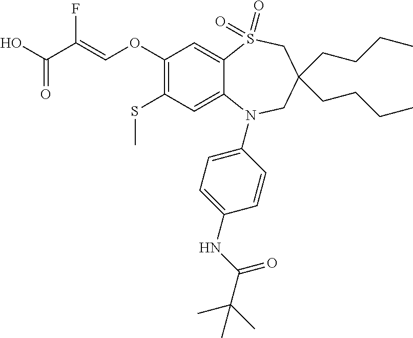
OC(C(=COC1=C(SC)C=C2C(=C1)S(=O)(=O)CC(CCCC)(CCCC)CN2C1=CC=C(NC(=O)C(C)(C)C)C=C1)F)=O
